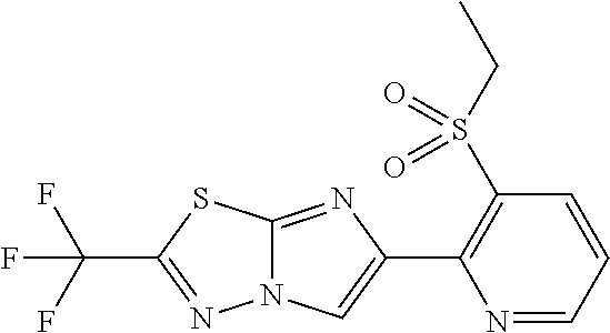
N1=CC=CC(S(CC)(=O)=O)=C1C1=CN2C(=N1)SC(C(F)(F)F)=N2
